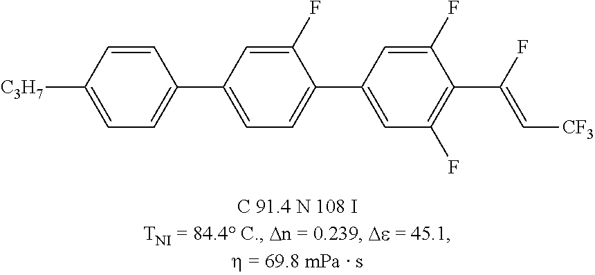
C1=C([C3H7])C=CC(C2=CC=C(C3=CC(F)=C(C(F)=C[CF3])C(F)=C3)C(F)=C2)=C1
